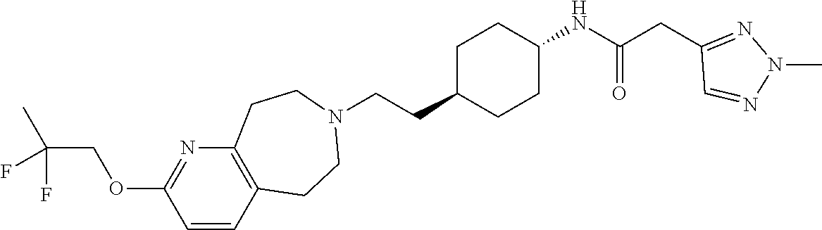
C1C(CCN2CCC3=C(CC2)C=CC(OCC(C)(F)F)=N3)CCC(NC(CC2=NN(C)N=C2)=O)C1
